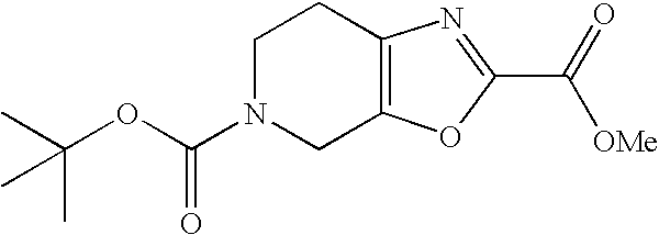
C1N(C(=O)OC(C)(C)C)CC2=C(C1)N=C(C(=O)[OMe])O2
